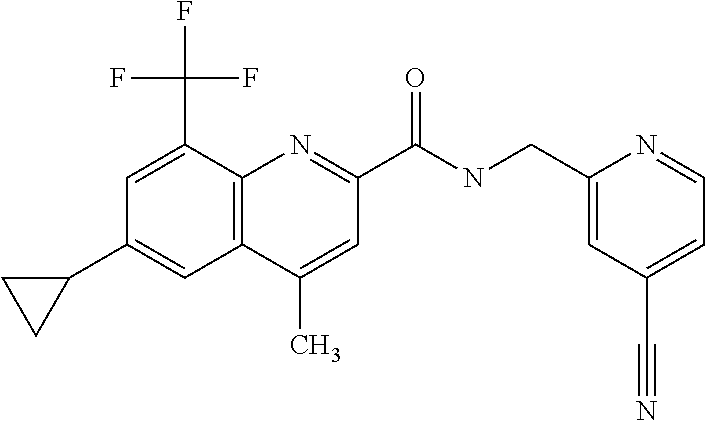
C1(C)=CC(C(NCC2=CC(C#N)=CC=N2)=O)=NC2=C1C=C(C1CC1)C=C2C(F)(F)F
